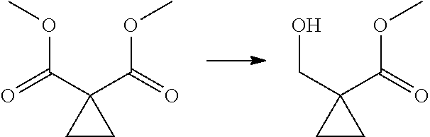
C(C1(C(OC)=O)CC1)(=O)OC.C(C1(C(OC)=O)CC1)O
